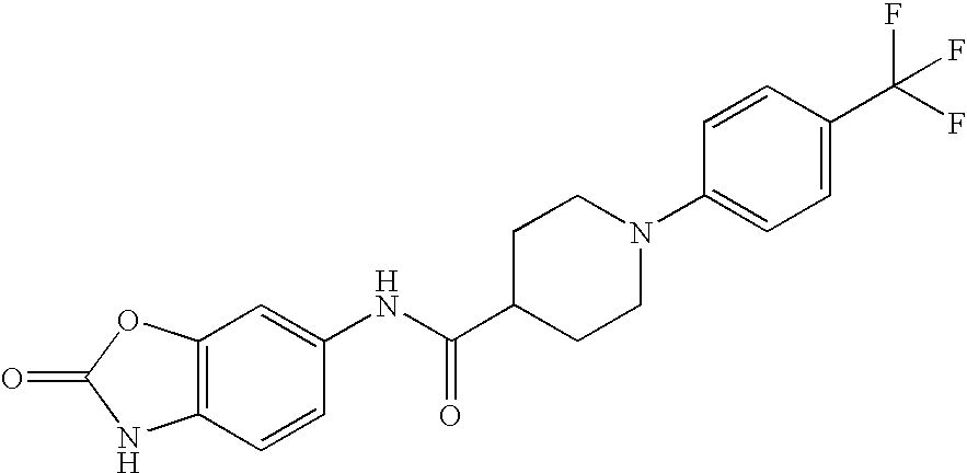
C1=CC2=C(C=C1NC(C1CCN(C3=CC=C(C(F)(F)F)C=C3)CC1)=O)OC(=O)N2
